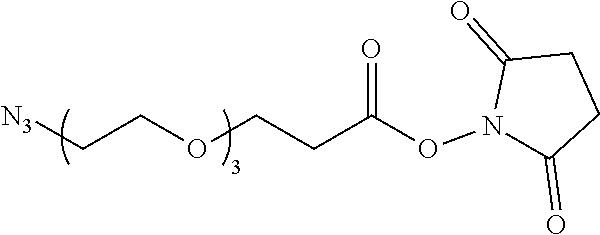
[N3]CCOCCC(ON1C(=O)CCC1=O)=O
